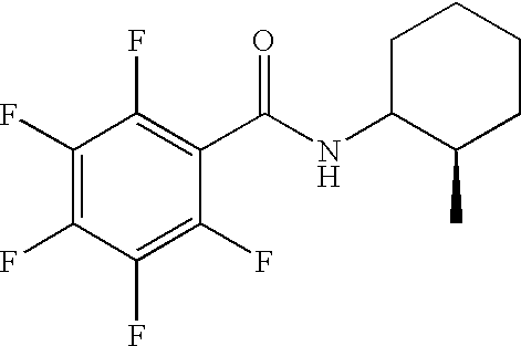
C1(F)=C(F)C(F)=C(F)C(C(NC2C(C)CCCC2)=O)=C1F
